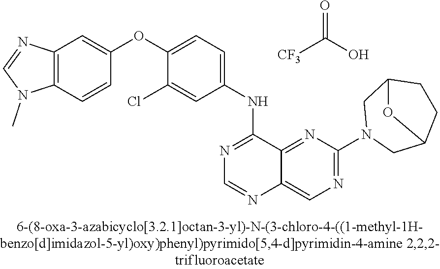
C1(OC2=CC=C(NC3=NC=NC4=CN=C(N5CC6CCC(C5)O6)N=C34)C=C2Cl)=CC2=C(C=C1)N(C)C=N2.O=C(O)[CF3]
